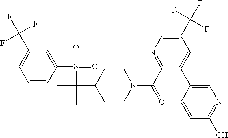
C1(C(F)(F)F)=CC=CC(S(=O)(=O)C(C)(C2CCN(C(C3=NC=C(C(F)(F)F)C=C3C3=CN=C(O)C=C3)=O)CC2)C)=C1
